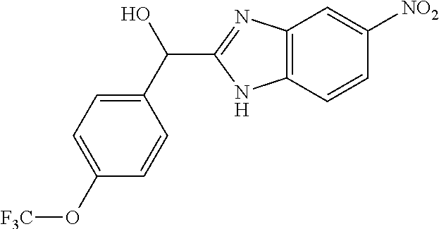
C1(C(O)C2=NC3=C(N2)C=CC([NO2])=C3)=CC=C(O[F3C])C=C1
